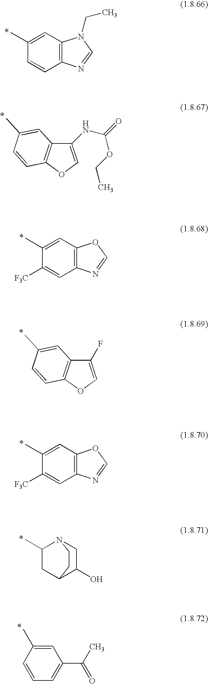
C1(C)=CC2=C(C=C1)N=CN2CC.C1(NC(OCC)=O)=COC2=C1C=C(C)C=C2.C1(C)=CC2=C(C=C1[F3C])N=CO2.C1(F)=COC2=C1C=C(C)C=C2.C1(C)=CC2=C(C=C1[F3C])N=CO2.C1(C)CC2C(O)CN1CC2.C1=C(C)C=CC=C1C(C)=O
